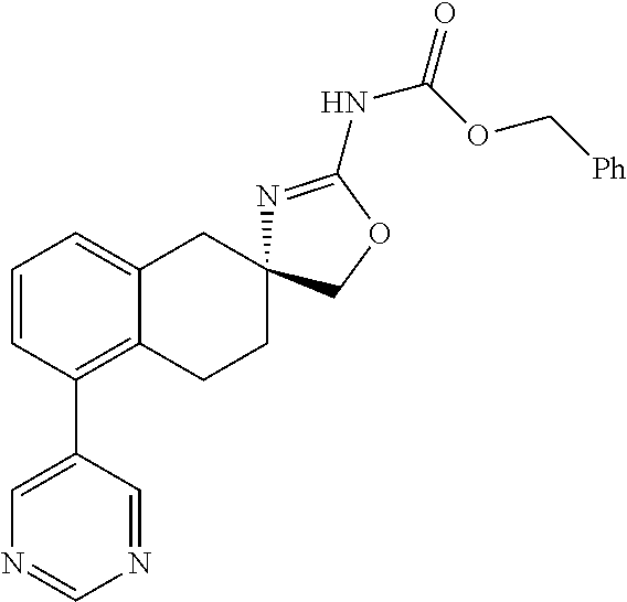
C1=CC(C2=CN=CN=C2)=C2C(=C1)CC1(CC2)N=C(NC(OC[Ph])=O)OC1
